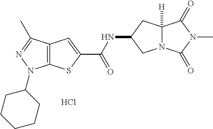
C12=C(C(C)=NN1C1CCCCC1)C=C(C(NC1CC3([H])N(C1)C(=O)N(C)C3=O)=O)S2.Cl
